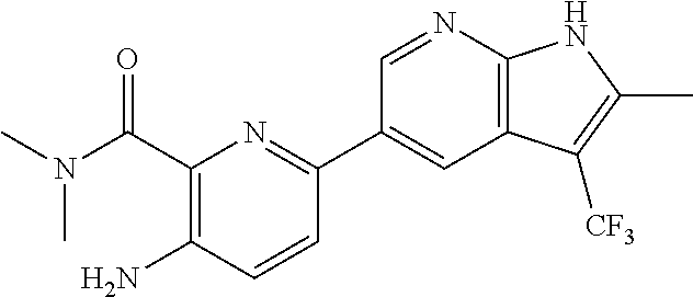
CN(C(=O)C1=C(N)C=CC(C2=CC3=C(N=C2)NC(C)=C3[CF3])=N1)C
